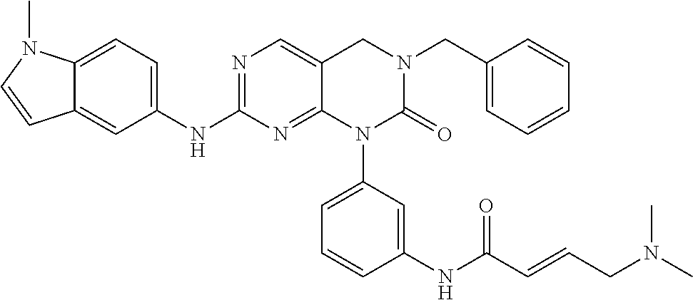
C12=CC=C(NC3=NC=C4C(=N3)N(C3=CC=CC(NC(C=CCN(C)C)=O)=C3)C(=O)N(CC3=CC=CC=C3)C4)C=C1C=CN2C
